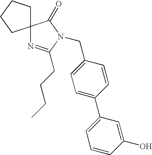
C1=C(CN2C(CCCC)=NC3(C2=O)CCCC3)C=CC(C2=CC=CC(O)=C2)=C1
